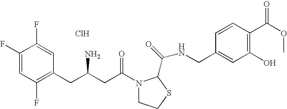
Cl.C1(F)=CC(F)=C(CC(CC(=O)N2CCSC2C(=O)NCC2=CC(O)=C(C(OC)=O)C=C2)N)C=C1F
